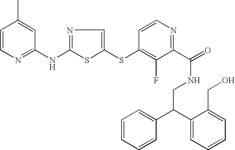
C1=CN=C(NC2=NC=C(SC3=C(F)C(C(=O)NCC(C4=CC=CC=C4)C4=CC=CC=C4CO)=NC=C3)S2)C=C1C
